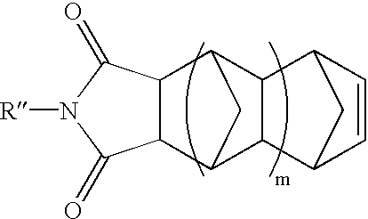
C12C(C(=O)N([R])C1=O)C1C3C(C2C1)C1C=CC3C1
